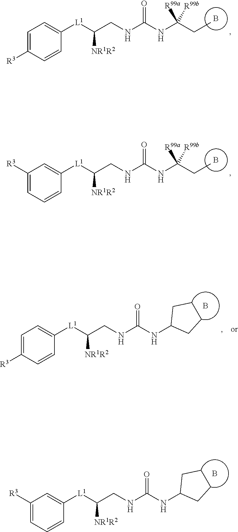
B.C1=C([R3])C=CC([L1]C(CNC(NC(CC)([R99b])[R99a])=O)[NR1R2])=C1.B.C1([R3])=CC=CC([L1]C(CNC(NC(CC)([R99b])[R99a])=O)[NR1R2])=C1.C1=C([R3])C=CC([L1]C(CNC(NC2CCCC2)=O)[NR1R2])=C1.B.C1([R3])=CC=CC([L1]C(CNC(NC2CCCC2)=O)[NR1R2])=C1.B
